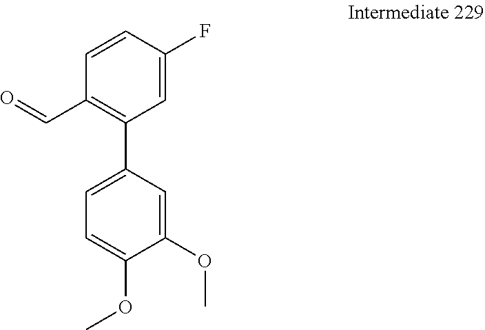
C1(C=O)=C(C2=CC=C(OC)C(OC)=C2)C=C(F)C=C1
